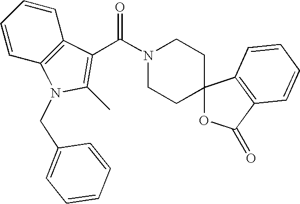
N1(C(C2=C(C)N(CC3=CC=CC=C3)C3=C2C=CC=C3)=O)CCC2(CC1)OC(=O)C1=C2C=CC=C1
